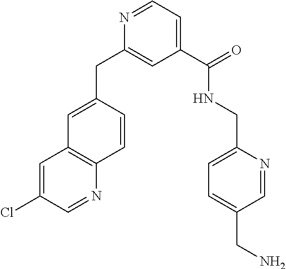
C1=C(CC2=CC(C(NCC3=CC=C(CN)C=N3)=O)=CC=N2)C=CC2=C1C=C(Cl)C=N2
